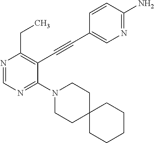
N1=CN=C(N2CCC3(CC2)CCCCC3)C(C#CC2=CN=C(N)C=C2)=C1CC
